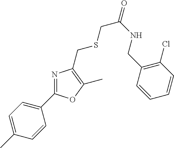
C1(C)=CC=C(C2=NC(CSCC(NCC3=C(Cl)C=CC=C3)=O)=C(C)O2)C=C1
